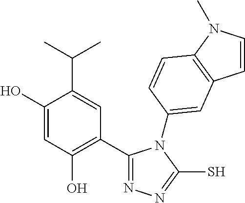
C1(C2=C(O)C=C(O)C(C(C)C)=C2)=NN=C(S)N1C1=CC2=C(N(C)C=C2)C=C1
